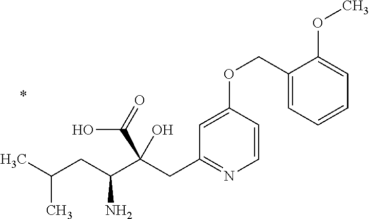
C1=CC(OCC2=CC=CC=C2OC)=CC(CC(C(CC(C)C)N)(C(=O)O)O)=N1
